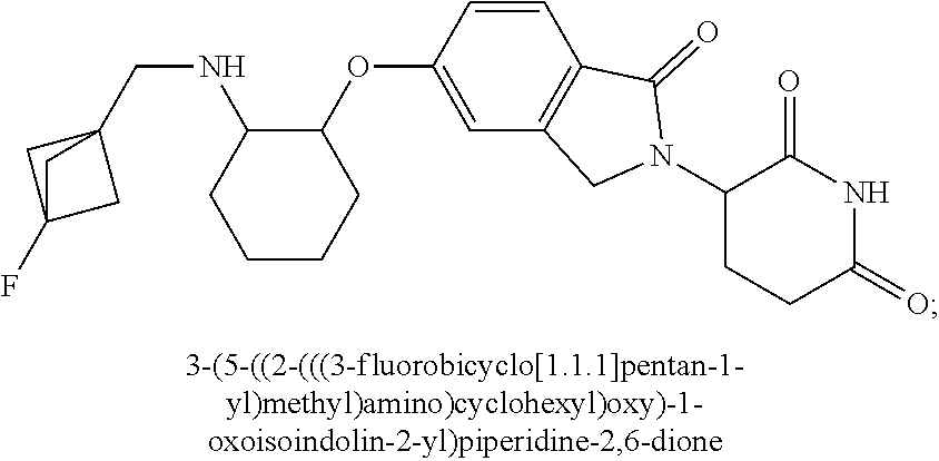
C(NC1CCCCC1OC1=CC2=C(C=C1)C(=O)N(C1CCC(=O)NC1=O)C2)C12CC(F)(C1)C2
